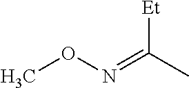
O(N=C([Et])C)C
